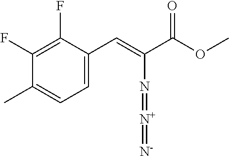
C1=C(C=C(C(OC)=O)N=[N+]=[N-])C(F)=C(F)C(C)=C1
